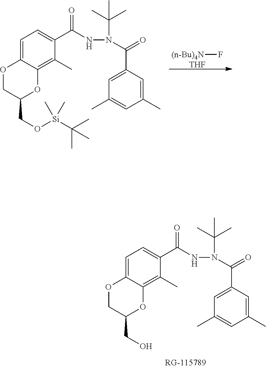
C1=C2C(=C(C)C(C(NN(C(C)(C)C)C(=O)C3=CC(C)=CC(C)=C3)=O)=C1)OC(CO[Si](C)(C)C(C)(C)C)CO2.[(n-Bu)4N]F.[THF].C1=C2C(=C(C)C(C(NN(C(C)(C)C)C(=O)C3=CC(C)=CC(C)=C3)=O)=C1)OC(CO)CO2
